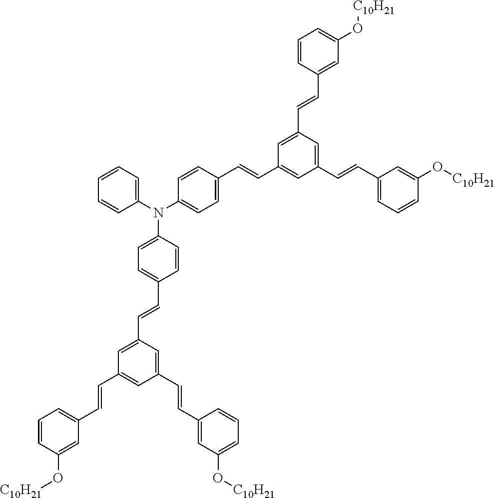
C1=CC(O[C10H21])=CC(C=CC2=CC(C=CC3=CC(O[C10H21])=CC=C3)=CC(C=CC3=CC=C(N(C4=CC=C(C=CC5=CC(C=CC6=CC=CC(O[C10H21])=C6)=CC(C=CC6=CC(O[C10H21])=CC=C6)=C5)C=C4)C4=CC=CC=C4)C=C3)=C2)=C1
